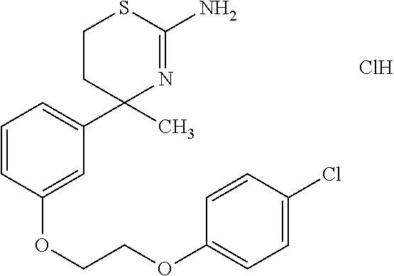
C1(C2(C)N=C(N)SCC2)=CC=CC(OCCOC2=CC=C(Cl)C=C2)=C1.Cl
